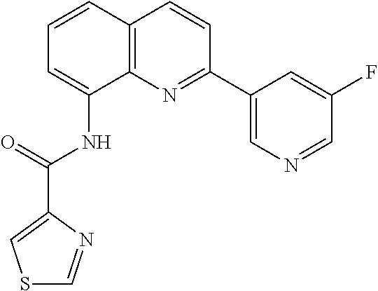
C1=CC2=C(C(NC(=O)C3=CSC=N3)=C1)N=C(C1=CN=CC(F)=C1)C=C2
